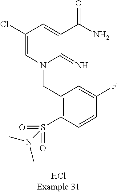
C(N1C(=N)C(C(N)=O)=CC(Cl)=C1)C1=C(S(=O)(=O)N(C)C)C=CC(F)=C1
